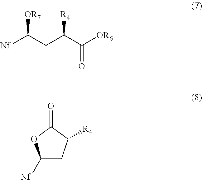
[Nf]C(CC(C([OR6])=O)[R4])[OR7].C1([Nf])CC([R4])C(=O)O1
